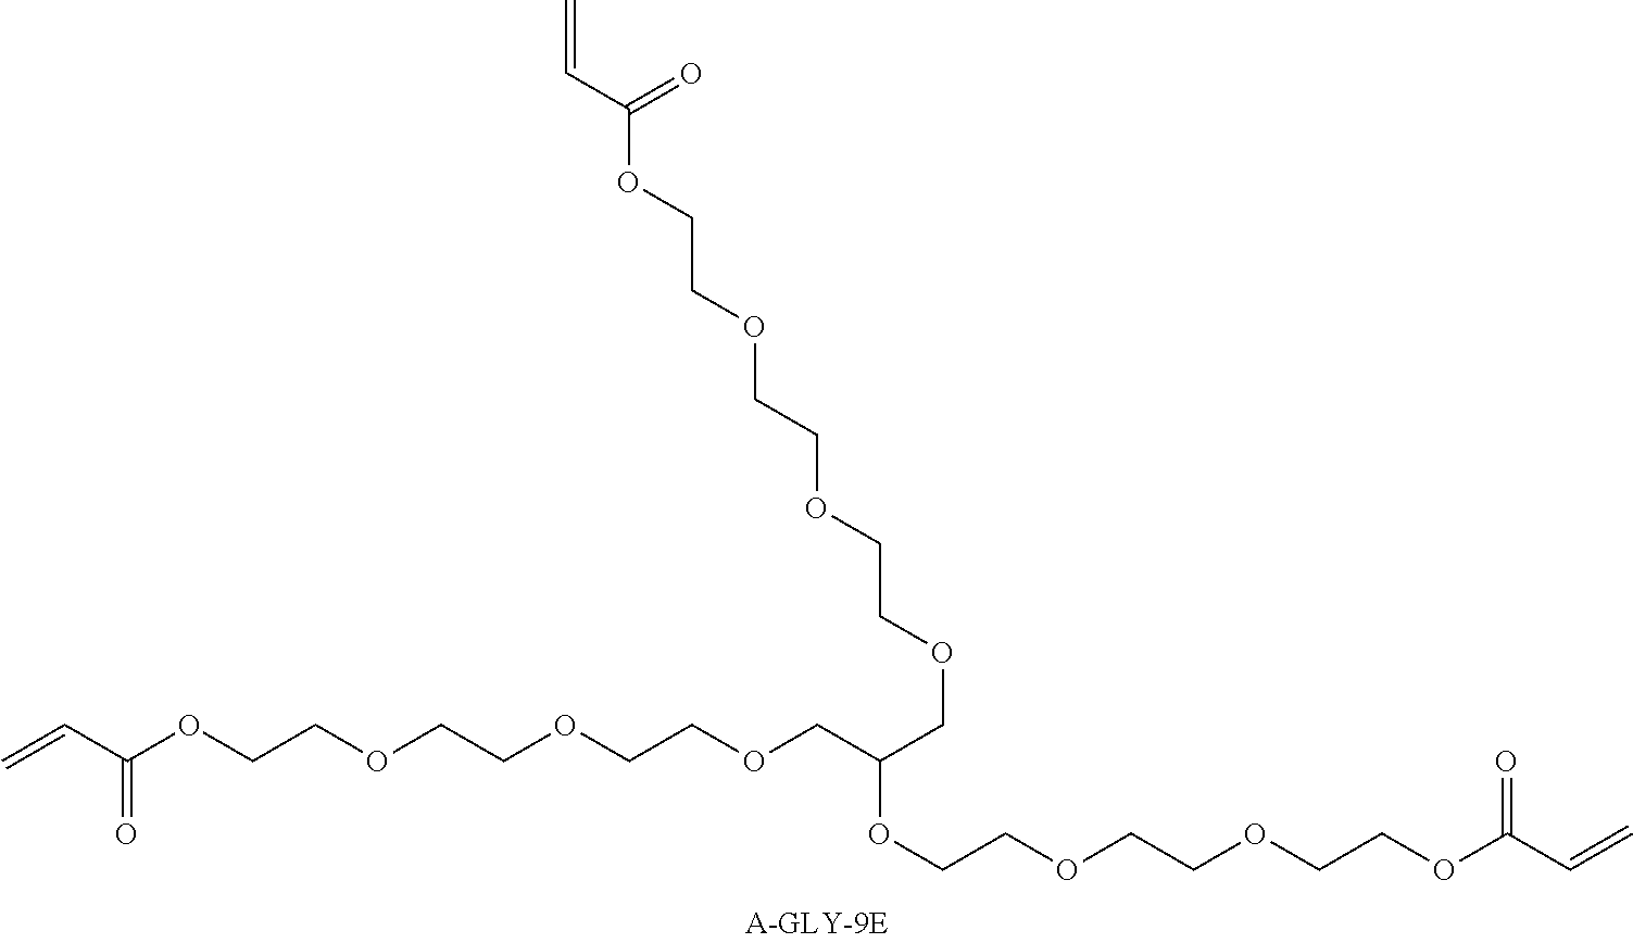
C=CC(OCCOCCOCCOCC(COCCOCCOCCOC(C=C)=O)OCCOCCOCCOC(C=C)=O)=O
